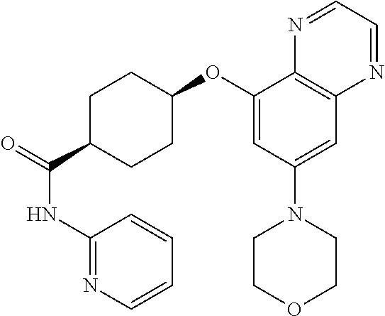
C1(OC2CCC(C(NC3=NC=CC=C3)=O)CC2)=CC(N2CCOCC2)=CC2=C1N=CC=N2
